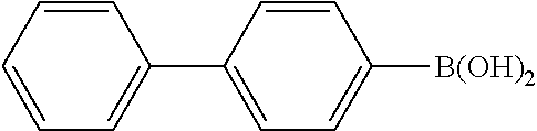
C1=CC([B(OH)2])=CC=C1C1=CC=CC=C1
